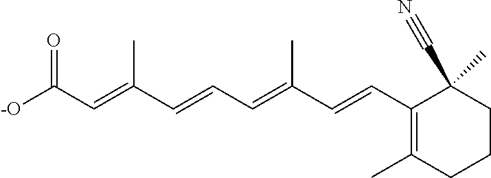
[-O]C(C=C(C=CC=C(C=CC1=C(C)CCCC1(C#N)C)C)C)=O
